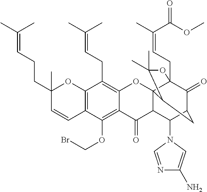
C12=C(C=CC(CCC=C(C)C)(C)O1)C(OCBr)=C1C(=C2CC=C(C)C)OC23C4(CC=C(C)C(OC)=O)C(=O)C(CC2C(C)(C)O4)C(N2C=NC(N)=C2)C3C1=O
